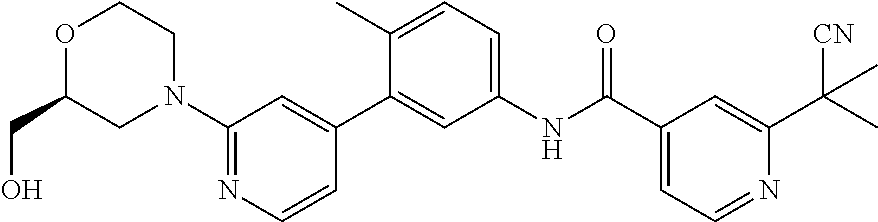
O1C(CO)CN(C2=NC=CC(C3=CC(NC(C4=CC=NC(C(C)([CN])C)=C4)=O)=CC=C3C)=C2)CC1
